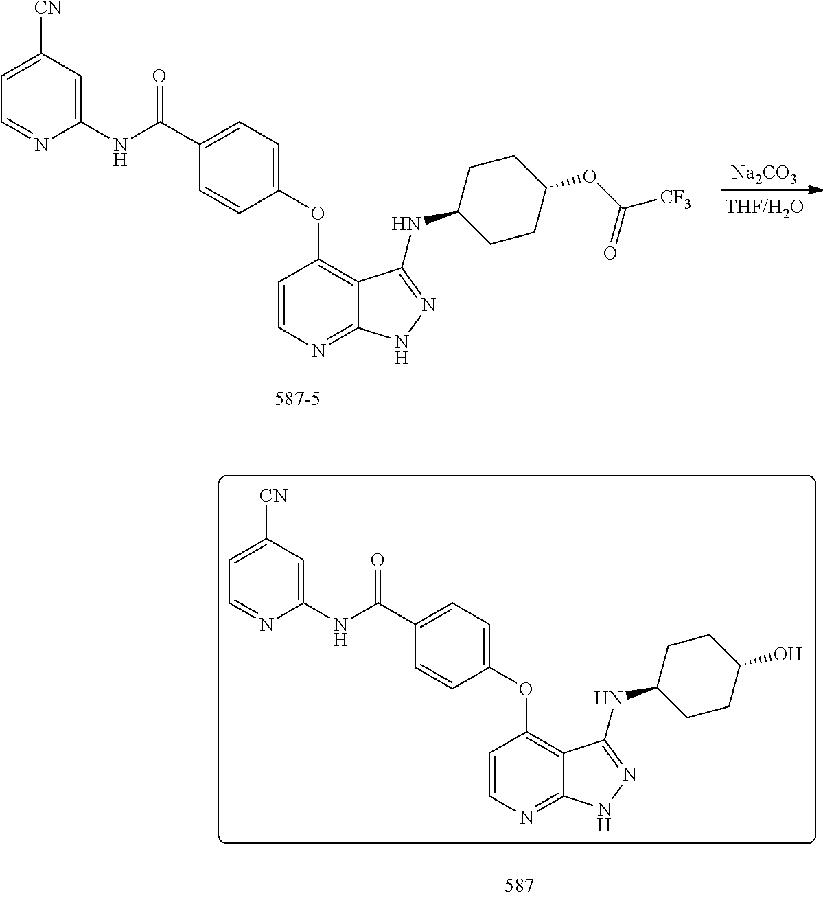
C1=CN=C2C(=C1OC1=CC=C(C(NC3=CC([CN])=CC=N3)=O)C=C1)C(NC1CCC(OC([CF3])=O)CC1)=NN2.[Na2CO3].C1=CN=C2C(=C1OC1=CC=C(C(NC3=CC([CN])=CC=N3)=O)C=C1)C(NC1CCC(O)CC1)=NN2
